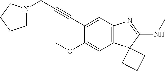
C(C1=CC2=C(C=C1OC)C1(C(NC)=N2)CCC1)#CCN1CCCC1
